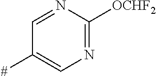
C1=NC([OCHF2])=NC=C1[#]
